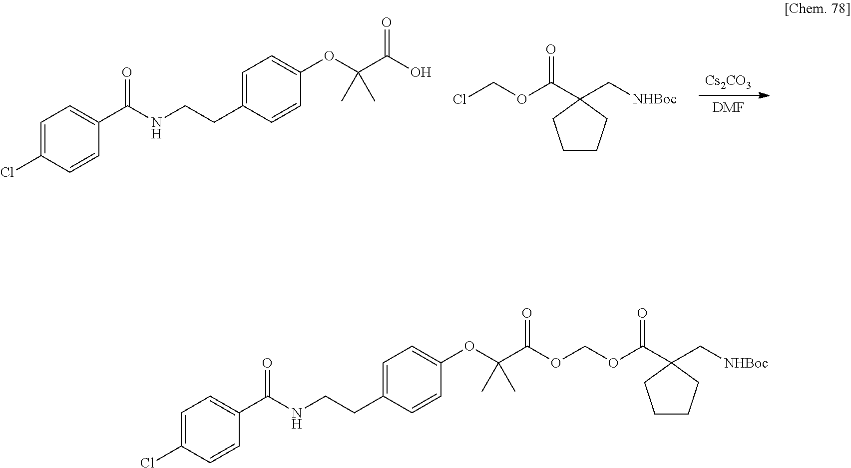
[Cs2CO3].[DMF].C1=C(Cl)C=CC(C(NCCC2=CC=C(OC(C(O)=O)(C)C)C=C2)=O)=C1.ClCOC(C1(C[NHBoc])CCCC1)=O.C1=C(Cl)C=CC(C(NCCC2=CC=C(OC(C(=O)OCOC(C3(C[NHBoc])CCCC3)=O)(C)C)C=C2)=O)=C1
